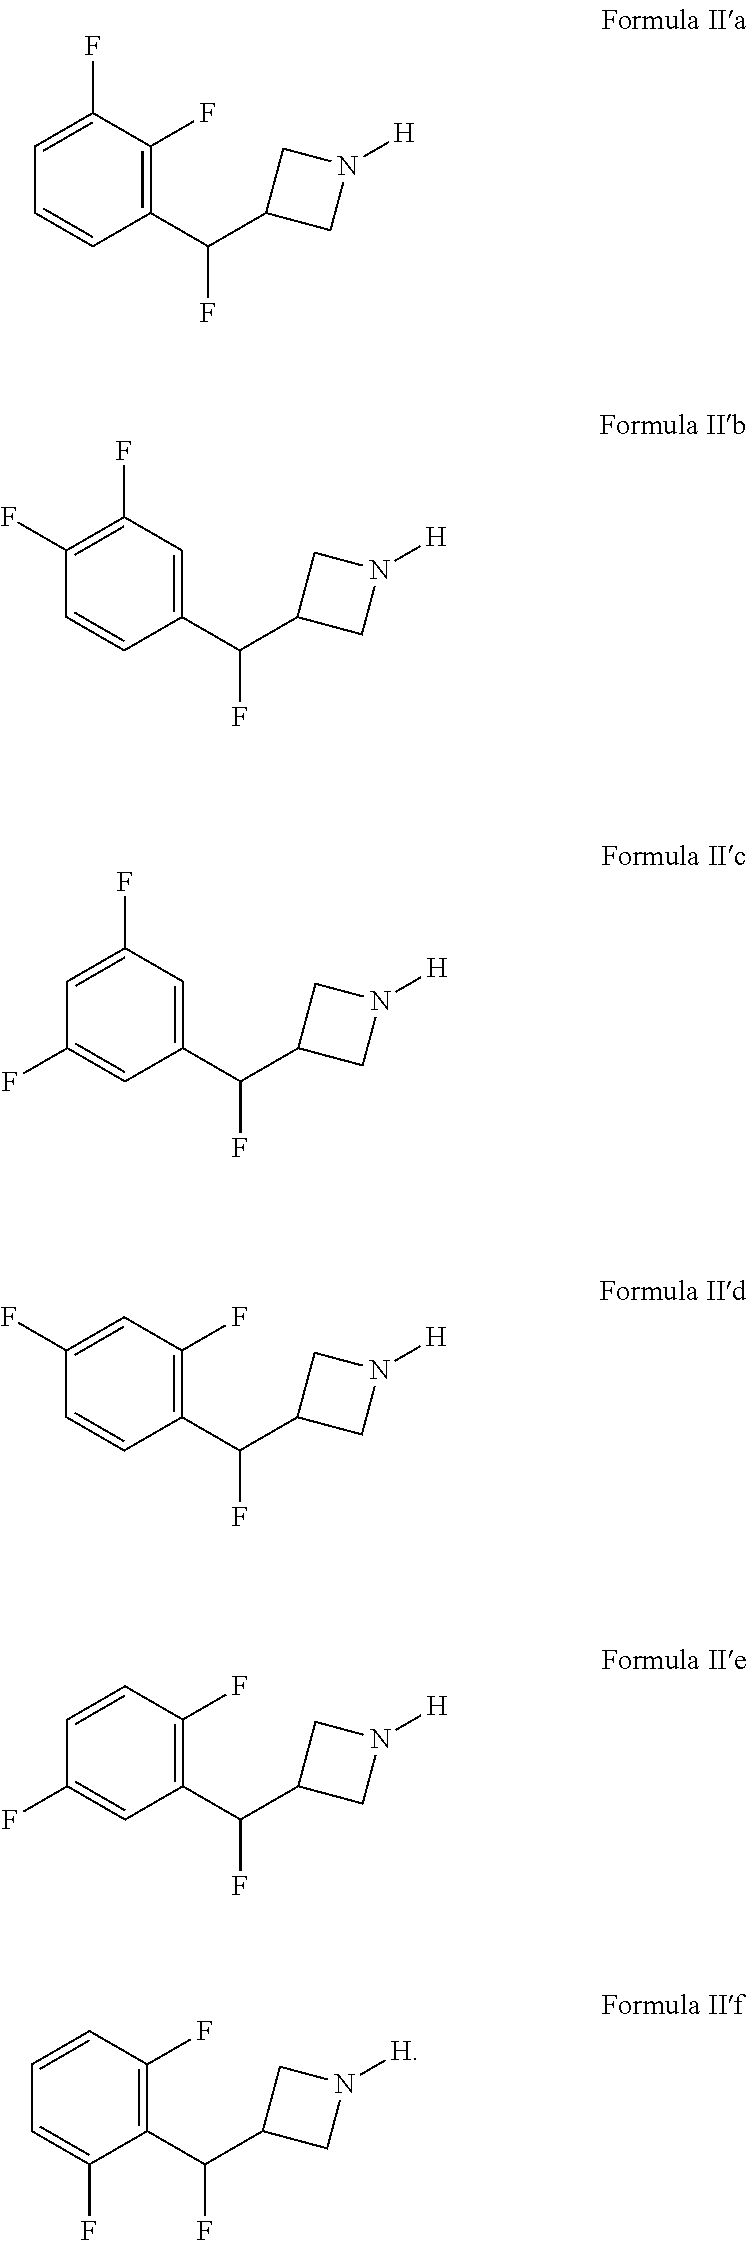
C1(C(C2CN([H])C2)F)=C(F)C(F)=CC=C1.C1(C(C2CN([H])C2)F)=CC(F)=C(F)C=C1.C1(C(C2CN([H])C2)F)=CC(F)=CC(F)=C1.C1(C(C2CN([H])C2)F)=C(F)C=C(F)C=C1.C1(C(C2CN([H])C2)F)=C(F)C=CC(F)=C1.C1(C(C2CN([H])C2)F)=C(F)C=CC=C1F
